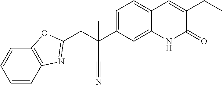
C(C(CC1=NC2=C(C=CC=C2)O1)(C1=CC=C2C(=C1)NC(=O)C(CC)=C2)C)#N
